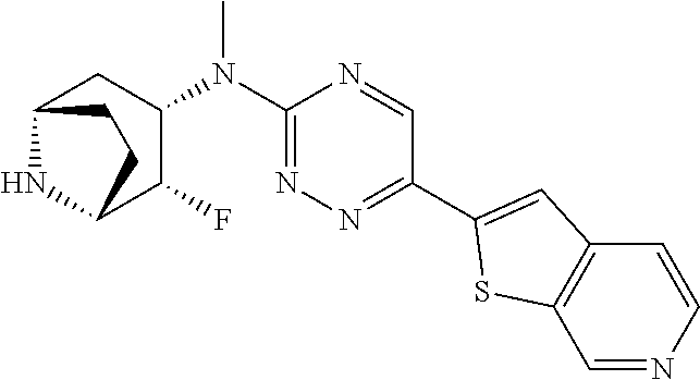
C12CC(N(C3=NN=C(C4=CC5=C(S4)C=NC=C5)C=N3)C)C(F)C(N1)CC2
